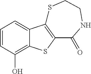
C1=CC(O)=C2C(=C1)C1=C(S2)C(=O)NCCS1
